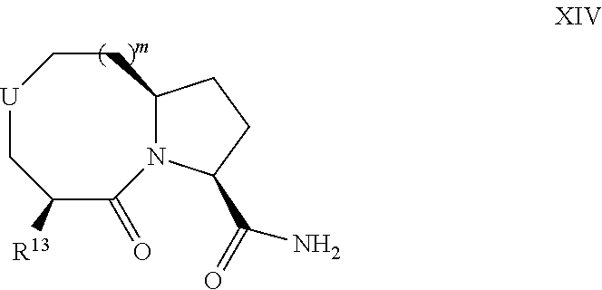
[U]1CC([R13])C(=O)N2C(CC1)CCC2C(=O)N
